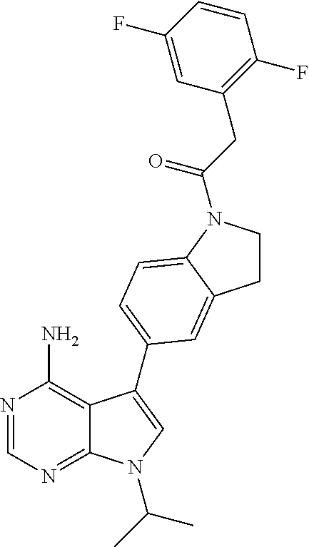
C1CN(C(=O)CC2=C(F)C=CC(F)=C2)C2=CC=C(C3=CN(C(C)C)C4=NC=NC(N)=C43)C=C12
